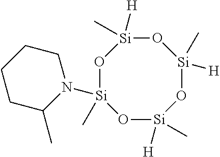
O1[Si](C)([H])O[Si](C)(N2CCCCC2C)O[Si]([H])(C)O[Si]1(C)[H]
